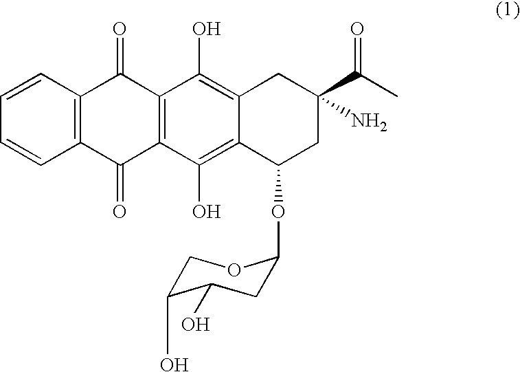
C1=CC2=C(C=C1)C(=O)C1=C(C2=O)C(O)=C2C(=C1O)C(OC1CC(O)C(O)CO1)CC(C(C)=O)(N)C2
